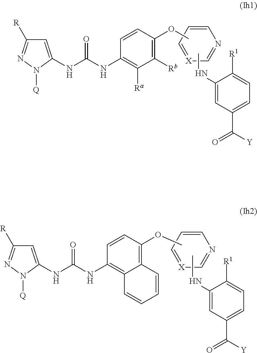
N(C1=CC(C([Y])=O)=CC=C1[R1])C.C1([Rb])=C(OC)C=CC(NC(NC2=CC([R])=NN2[Q])=O)=C1[Ra].C1=CC=[X]C=N1.N(C1=CC(C([Y])=O)=CC=C1[R1])C.C12=C(OC)C=CC(NC(NC3=CC([R])=NN3[Q])=O)=C1C=CC=C2.C1=CC=[X]C=N1
